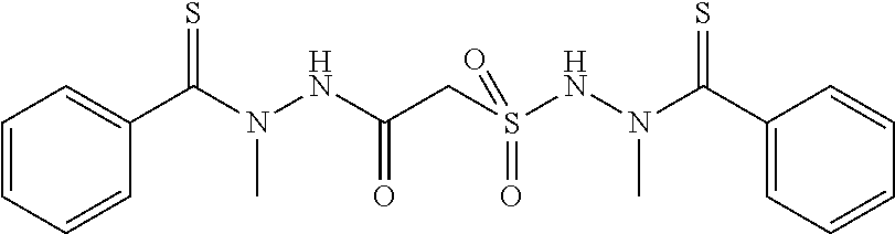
C1=CC=C(C(N(NC(CS(NN(C(C2=CC=CC=C2)=S)C)(=O)=O)=O)C)=S)C=C1
